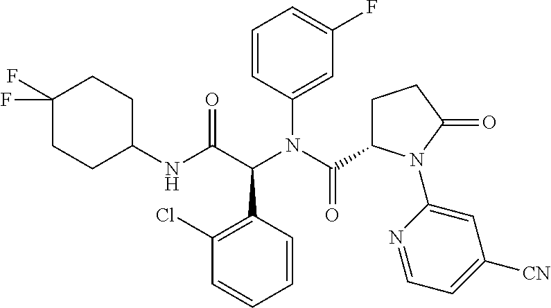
C1(C(C(=O)NC2CCC(F)(F)CC2)N(C(C2CCC(=O)N2C2=CC([CN])=CC=N2)=O)C2=CC(F)=CC=C2)=C(Cl)C=CC=C1
